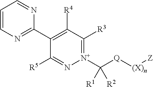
C1=CN=C(C2=C([R4])C([R3])=[N+](C([Q][(X)n][Z])([R1])[R2])N=C2[R5])N=C1
